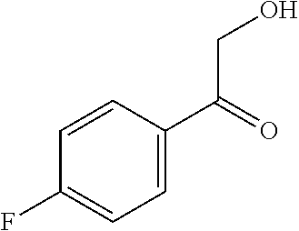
OCC(C1=CC=C(F)C=C1)=O
